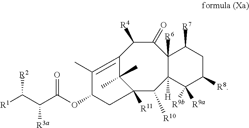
C1(=O)C([R4])C2=C(C)C(OC(=O)C([R3a])C([R2])[R1])CC([R11])(C2(C)C)C([R10])C2([H])C1([R6])C([R7])CC([R8])C2([R9a])[R9b]
